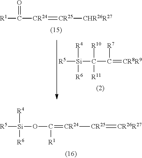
[R5][Si](OC(=[CR24][CR25]=[CR26R27])[R1])([R4])[R6].[R1]C([CR24]=[CR25][CHR26R27])=O.[R5][Si](C(C(=[CR8R9])[R7])([R10])[R11])([R4])[R6]
